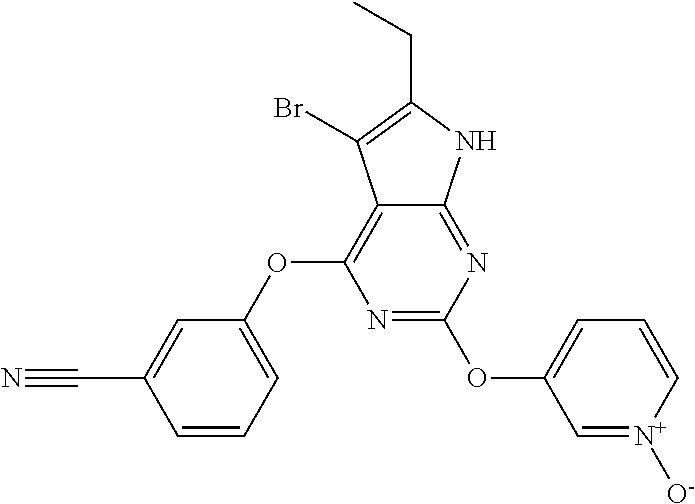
N1=C(OC2=CC=C[N+]([O-])=C2)N=C2C(=C1OC1=CC=CC(C#N)=C1)C(Br)=C(CC)N2
